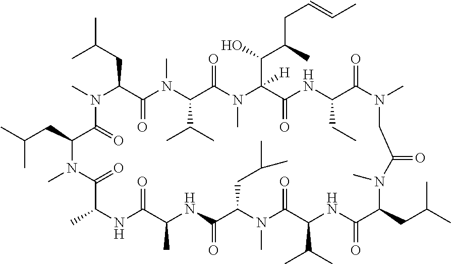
CN1C(CC(C)C)C(=O)N(C)C(C(C)C)C(=O)N(C)C(C(C(C)CC=CC)O)([H])C(=O)NC(CC)C(=O)N(C)CC(=O)N(C)C(CC(C)C)C(=O)NC(C(C)C)C(=O)N(C)C(CC(C)C)C(=O)NC(C)C(=O)NC(C)C(=O)N(C)C(CC(C)C)C1=O
